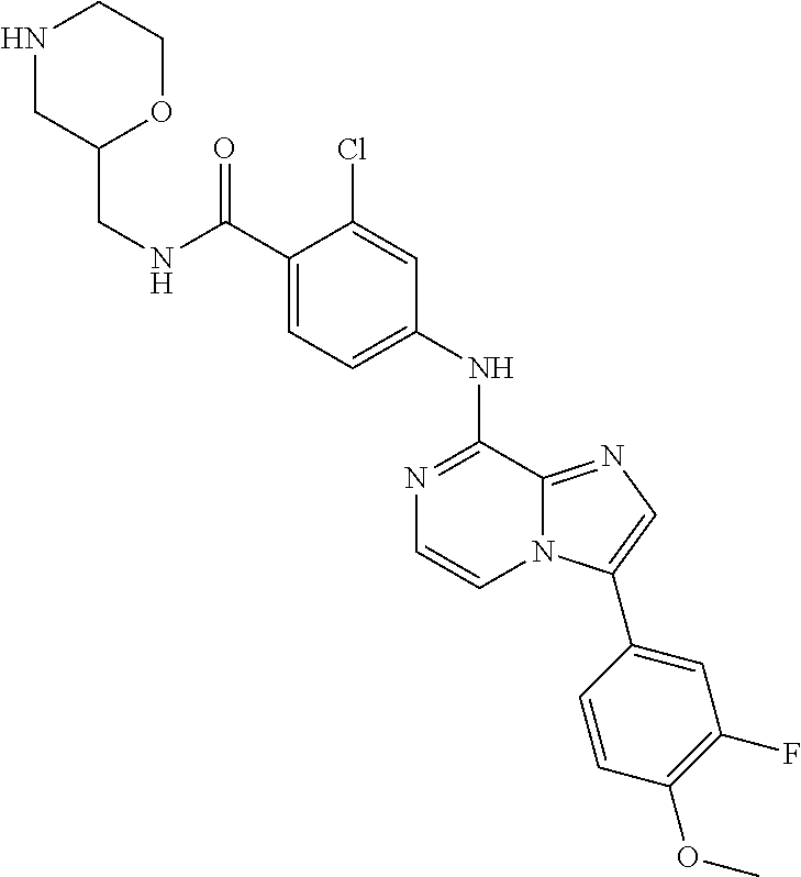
C1(C(NCC2OCCNC2)=O)=CC=C(NC2=NC=CN3C2=NC=C3C2=CC(F)=C(OC)C=C2)C=C1Cl
